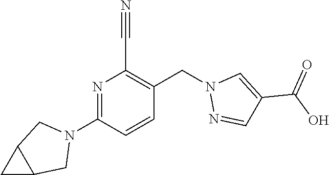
N1=C(N2CC3C(C2)C3)C=CC(CN2N=CC(C(O)=O)=C2)=C1C#N
